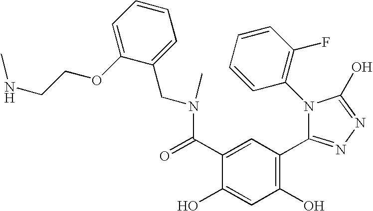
C1(O)=C(C2=NN=C(O)N2C2=C(F)C=CC=C2)C=C(C(=O)N(CC2=CC=CC=C2OCCNC)C)C(O)=C1
